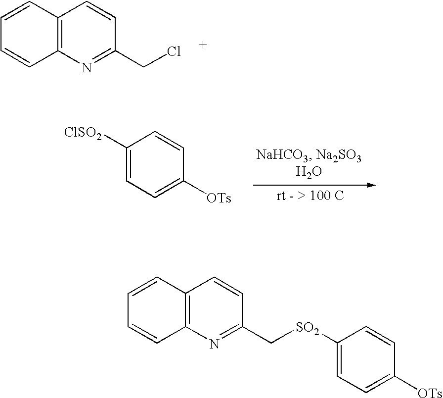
C1([ClSO2])=CC=C([OTs])C=C1.C12=C(N=C(C[SO2]C3=CC=C([OTs])C=C3)C=C1)C=CC=C2.C12=C(N=C(CCl)C=C1)C=CC=C2
